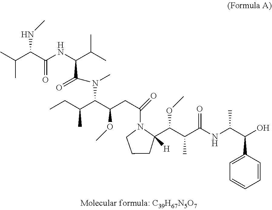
OC(C(NC(C(C(C1([H])N(C(CC(C(C(CC)C)N(C)C(C(NC(C(C(C)C)NC)=O)C(C)C)=O)OC)=O)CCC1)OC)C)=O)C)C1=CC=CC=C1
